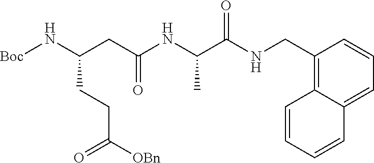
N(C(CC(NC(C(NCC1=C2C(=CC=C1)C=CC=C2)=O)C)=O)CCC([OBn])=O)[Boc]
